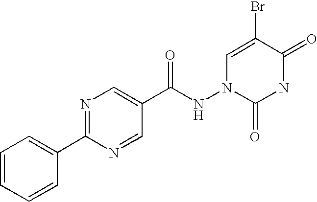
C1=CC=CC(C2=NC=C(C(NN3C(=O)NC(=O)C(Br)=C3)=O)C=N2)=C1
